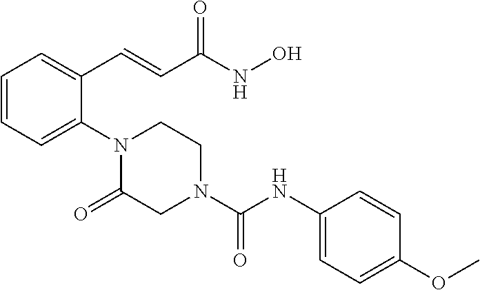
C1=CC=C(N2C(=O)CN(C(NC3=CC=C(OC)C=C3)=O)CC2)C(C=CC(NO)=O)=C1
